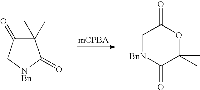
C1(C)(C)C(=O)C[NBn]C1=O.C1[BnN]C(=O)C(C)(C)OC1=O
